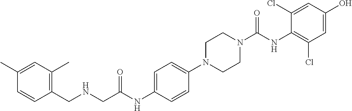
C1(CNCC(NC2=CC=C(N3CCN(C(NC4=C(Cl)C=C(O)C=C4Cl)=O)CC3)C=C2)=O)=C(C)C=C(C)C=C1
